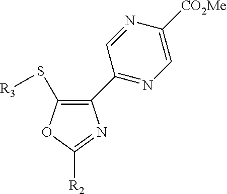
C1(S[R3])=C(C2=NC=C([CO2Me])N=C2)N=C([R2])O1
